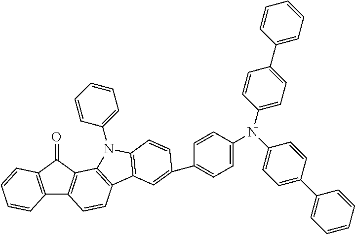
C12=C(C(=O)C3=C1C=CC1=C3N(C3=CC=CC=C3)C3=C1C=C(C1=CC=C(N(C4=CC=C(C5=CC=CC=C5)C=C4)C4=CC=C(C5=CC=CC=C5)C=C4)C=C1)C=C3)C=CC=C2
